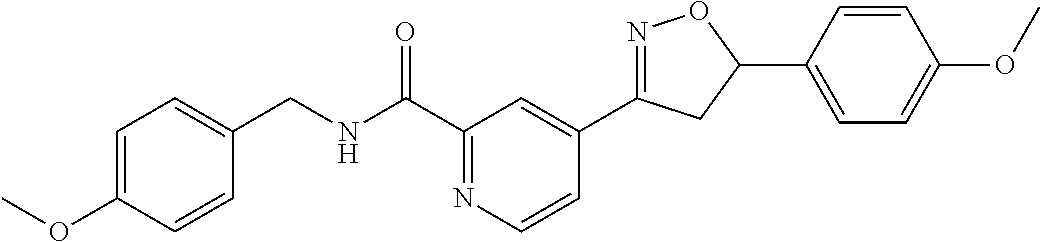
C1=CC(OC)=CC=C1CNC(C1=NC=CC(C2=NOC(C3=CC=C(OC)C=C3)C2)=C1)=O
